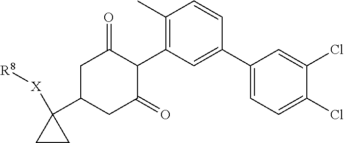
C1(C2=CC(C3C(=O)CC(C4([X][R8])CC4)CC3=O)=C(C)C=C2)=CC=C(Cl)C(Cl)=C1
